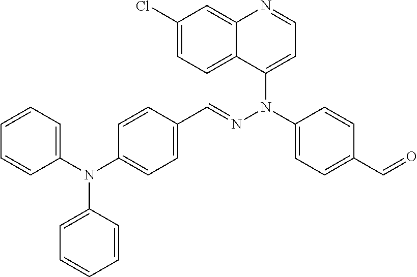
C1=CC=C(N(C2=CC=CC=C2)C2=CC=C(C=NN(C3=CC=C(C=O)C=C3)C3=CC=NC4=CC(Cl)=CC=C34)C=C2)C=C1
